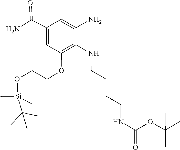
CC(OC(NCC=CCNC1=C(OCCO[Si](C(C)(C)C)(C)C)C=C(C(N)=O)C=C1N)=O)(C)C
